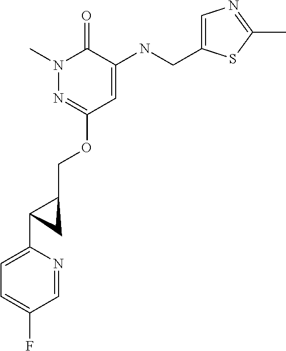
N1(C)N=C(OCC2CC2C2=CC=C(F)C=N2)C=C(NCC2=CN=C(C)S2)C1=O
